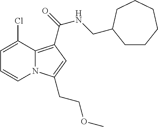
C1=C(Cl)C2=C(C(NCC3CCCCCC3)=O)C=C(CCOC)N2C=C1
